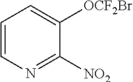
C1=CN=C([NO2])C([OCF2Br])=C1
